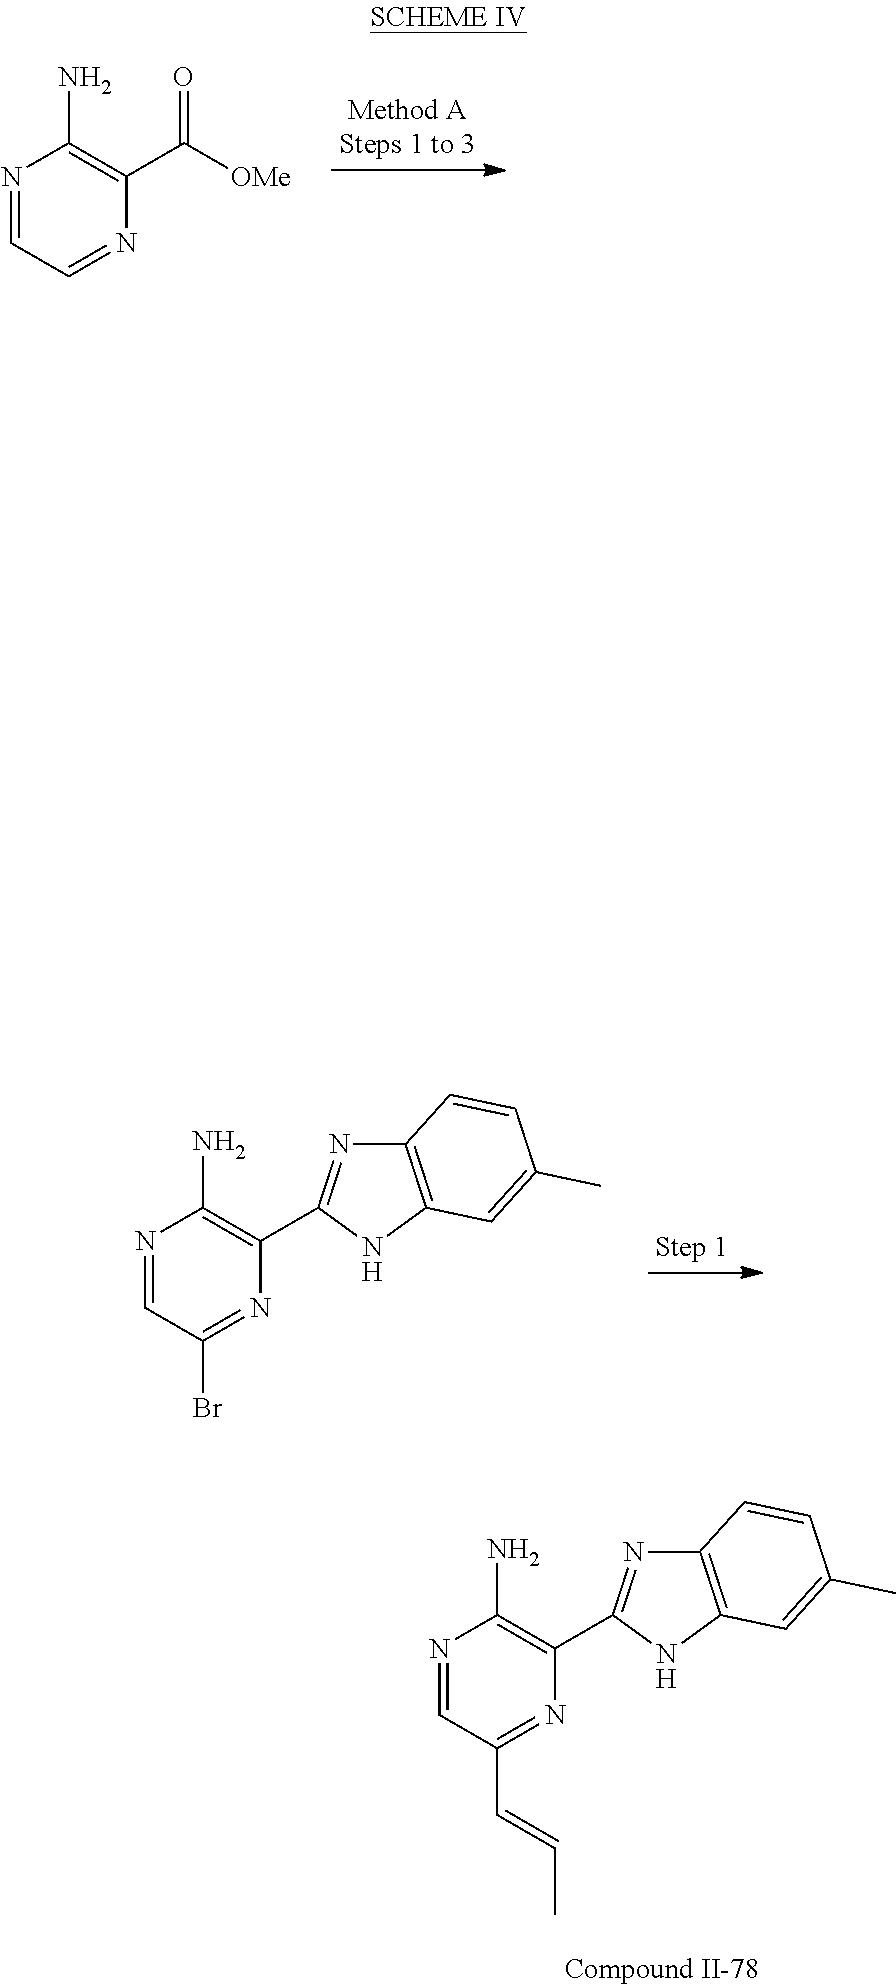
N1=CC=NC(C([OMe])=O)=C1N.N1=CC(Br)=NC(C2=NC3=C(N2)C=C(C)C=C3)=C1N.N1=CC(C=CC)=NC(C2=NC3=C(N2)C=C(C)C=C3)=C1N
